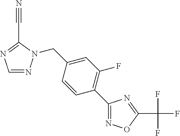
C1(C#N)=NC=NN1CC1=CC(F)=C(C2=NOC(C(F)(F)F)=N2)C=C1
